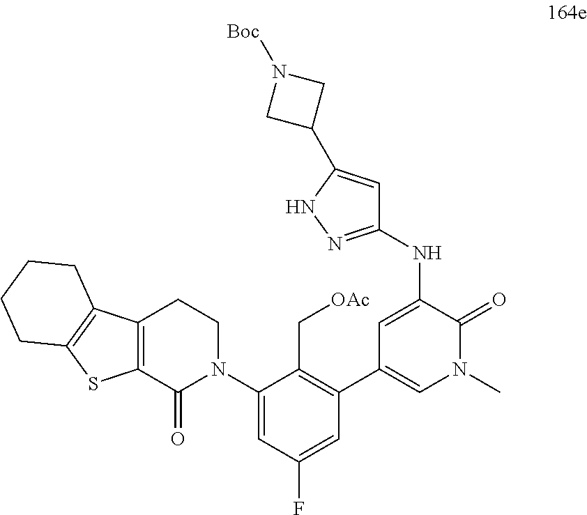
C1(N2CCC3=C(C2=O)SC2=C3CCCC2)=CC(F)=CC(C2=CN(C)C(=O)C(NC3=NNC(C4CN([Boc])C4)=C3)=C2)=C1C[OAc]
